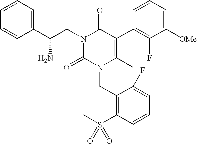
N1(CC(C2=CC=CC=C2)N)C(=O)N(CC2=C(S(C)(=O)=O)C=CC=C2F)C(C)=C(C2=C(F)C([OMe])=CC=C2)C1=O
